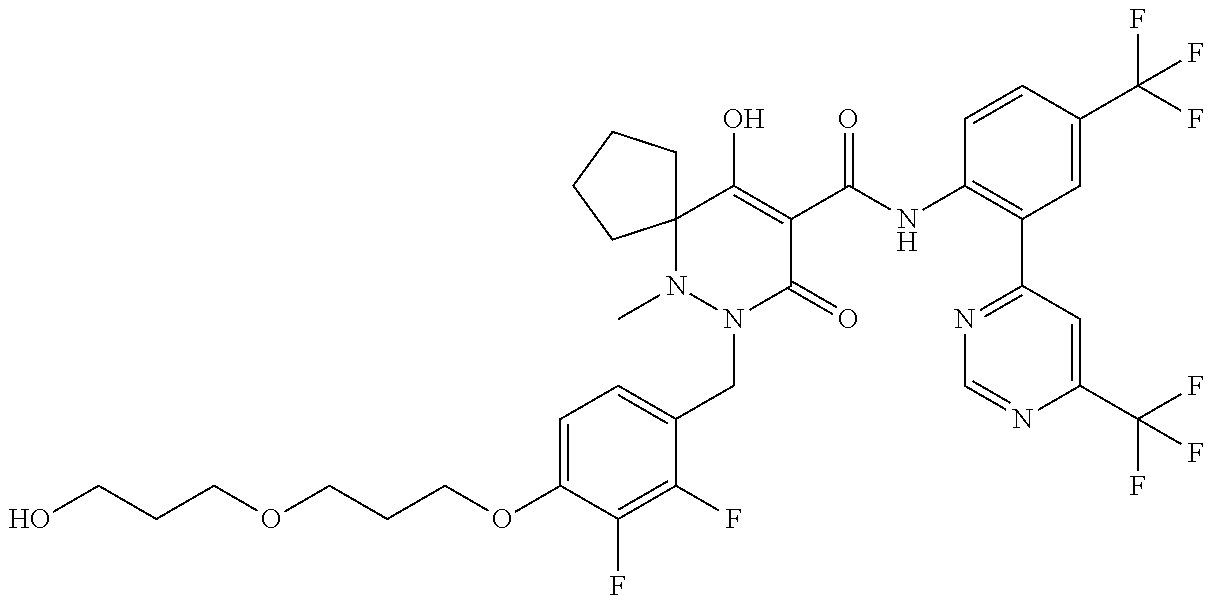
C(COC1=CC=C(CN2C(=O)C(C(NC3=C(C4=NC=NC(C(F)(F)F)=C4)C=C(C(F)(F)F)C=C3)=O)=C(O)C3(N2C)CCCC3)C(F)=C1F)COCCCO
